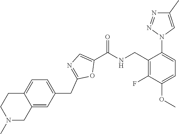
N1=NN(C2=CC=C(OC)C(F)=C2CNC(C2=CN=C(CC3=CC=C4C(=C3)CN(C)CC4)O2)=O)C=C1C
